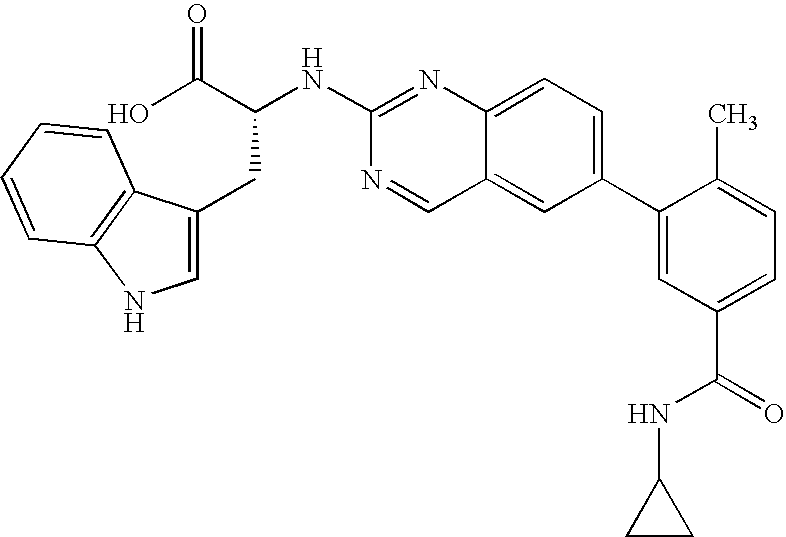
OC(C(NC1=NC2=CC=C(C3=CC(C(NC4CC4)=O)=CC=C3C)C=C2C=N1)CC1=CNC2=C1C=CC=C2)=O
